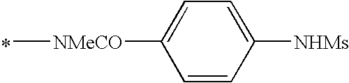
*.C[NMeCO]C1=CC=C([NHMs])C=C1
